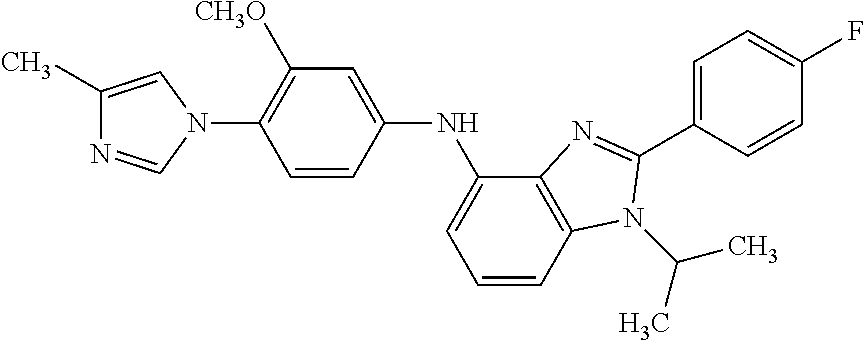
C1(C)=CN(C2=C([CH3O])C=C(NC3=CC=CC4=C3N=C(C3=CC=C(F)C=C3)N4C(C)C)C=C2)C=N1
